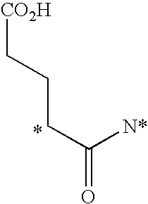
C(CCC(=O)[N*])[CO2H]
